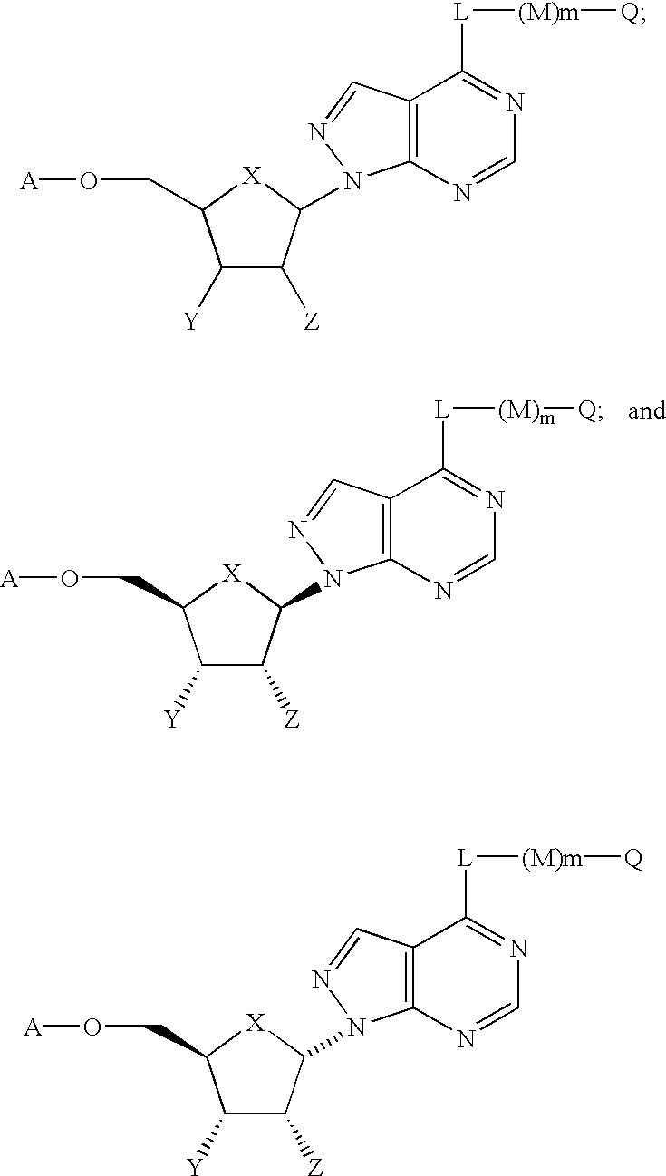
C1([Y])C([Z])C(N2C3=C(C([L][(M)m][Q])=NC=N3)C=N2)[X]C1CO[A].C1([Y])C([Z])C(N2C3=C(C([L][(M)m][Q])=NC=N3)C=N2)[X]C1CO[A].C1([Y])C([Z])C(N2C3=C(C([L][(M)m][Q])=NC=N3)C=N2)[X]C1CO[A]
